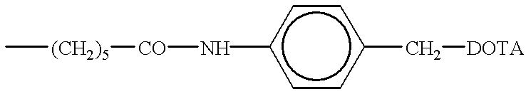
C[(CH2)5][CO]Nc1ccc(C[DOTA])cc1
